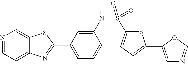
N1=CC=C2C(=C1)SC(C1=CC=CC(NS(=O)(=O)C3=CC=C(C4=CN=CO4)S3)=C1)=N2
